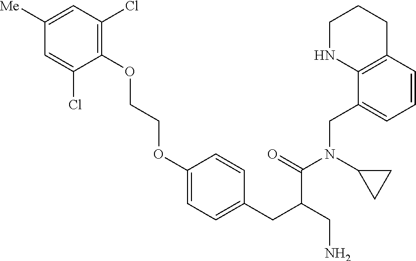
C1(OCCOC2=CC=C(CC(CN)C(N(C3CC3)CC3=CC=CC4=C3NCCC4)=O)C=C2)=C(Cl)C=C([Me])C=C1Cl
